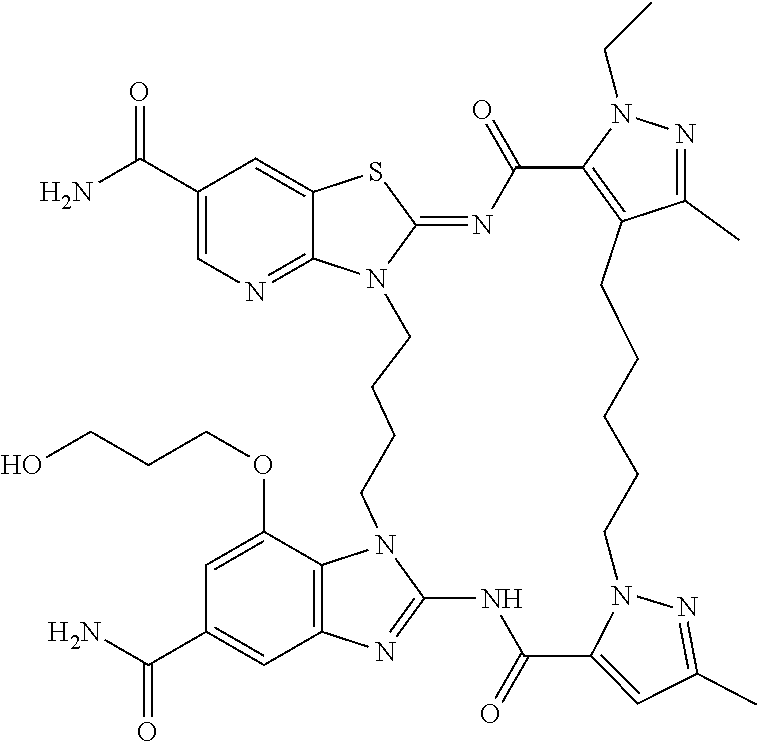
NC(C1=CN=C2C(=C1)SC1=NC(=O)C3=C(C(C)=NN3CC)CCCCCN3N=C(C)C=C3C(=O)NC3=NC4=C(C(OCCCO)=CC(C(N)=O)=C4)N3CCCCN21)=O
